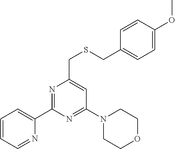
C1(C2=CC=CC=N2)=NC(CSCC2=CC=C(OC)C=C2)=CC(N2CCOCC2)=N1
